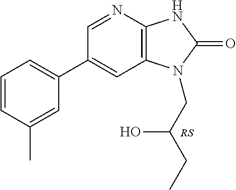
C1(C2=CC=CC(C)=C2)=CC2=C(N=C1)NC(=O)N2CC(CC)O
